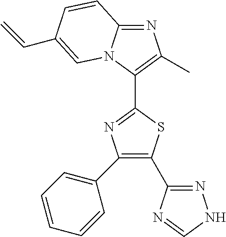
C1(C2=CC=CC=C2)=C(C2=NNC=N2)SC(C2=C(C)N=C3N2C=C(C=C)C=C3)=N1
